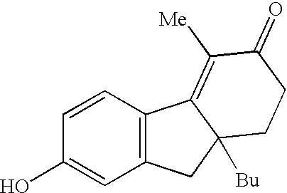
C1=CC(O)=CC2=C1C1=C([Me])C(=O)CCC1([Bu])C2
